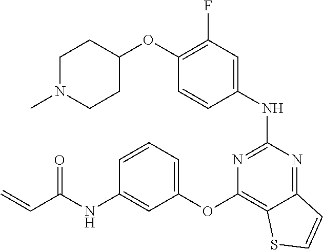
O(C1=C(F)C=C(NC2=NC(OC3=CC=CC(NC(C=C)=O)=C3)=C3C(=N2)C=CS3)C=C1)C1CCN(C)CC1
